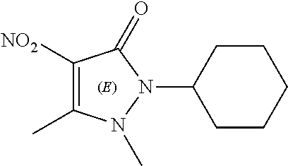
C1([NO2])=C(C)N(C)N(C2CCCCC2)C1=O
